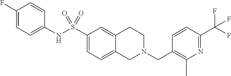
C1(F)=CC=C(NS(C2=CC=C3C(=C2)CCN(CC2=C(C)N=C(C(F)(F)F)C=C2)C3)(=O)=O)C=C1
